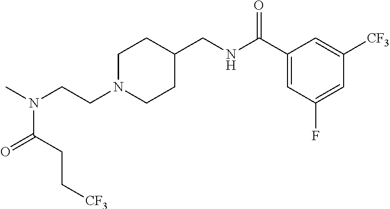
N(CCN1CCC(CNC(C2=CC(F)=CC([CF3])=C2)=O)CC1)(C)C(=O)CC[CF3]
